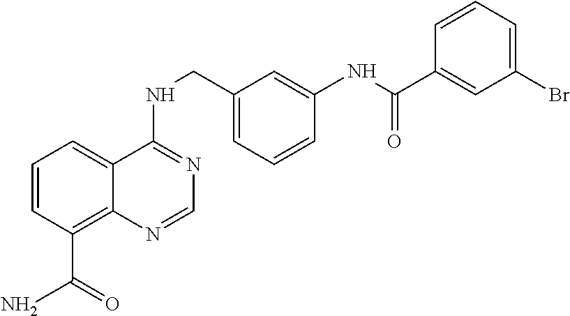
C1=CC(C(N)=O)=C2C(=C1)C(NCC1=CC=CC(NC(=O)C3=CC(Br)=CC=C3)=C1)=NC=N2
